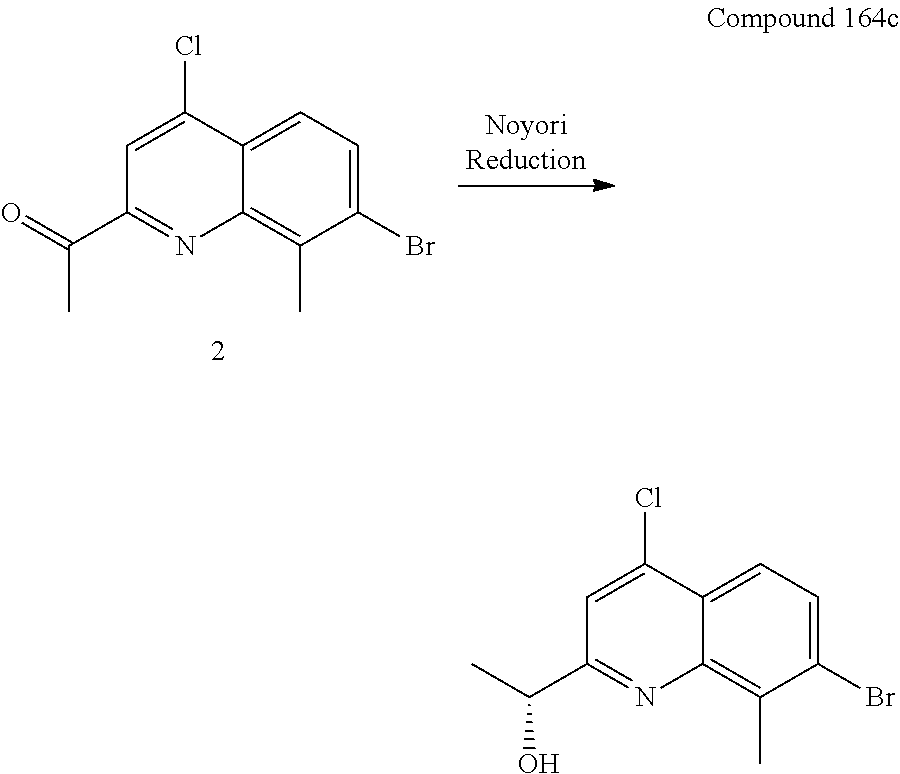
C1=C(Cl)C2=CC=C(Br)C(C)=C2N=C1C(C)O.C1=C(Cl)C2=CC=C(Br)C(C)=C2N=C1C(=O)C
